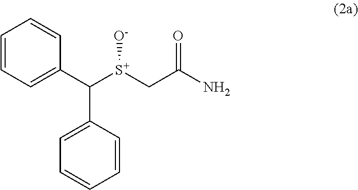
C1=CC(C(C2=CC=CC=C2)[S+](CC(N)=O)[O-])=CC=C1
